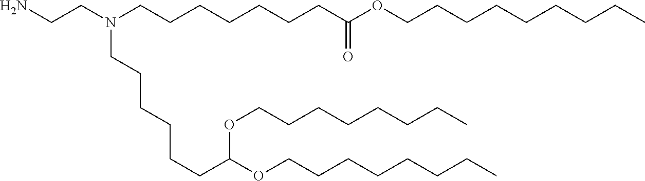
NCCN(CCCCCCCC(OCCCCCCCCC)=O)CCCCCCC(OCCCCCCCC)OCCCCCCCC
